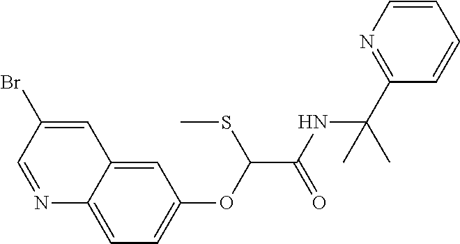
N1=CC(Br)=CC2=CC(OC(C(NC(C3=NC=CC=C3)(C)C)=O)SC)=CC=C12
